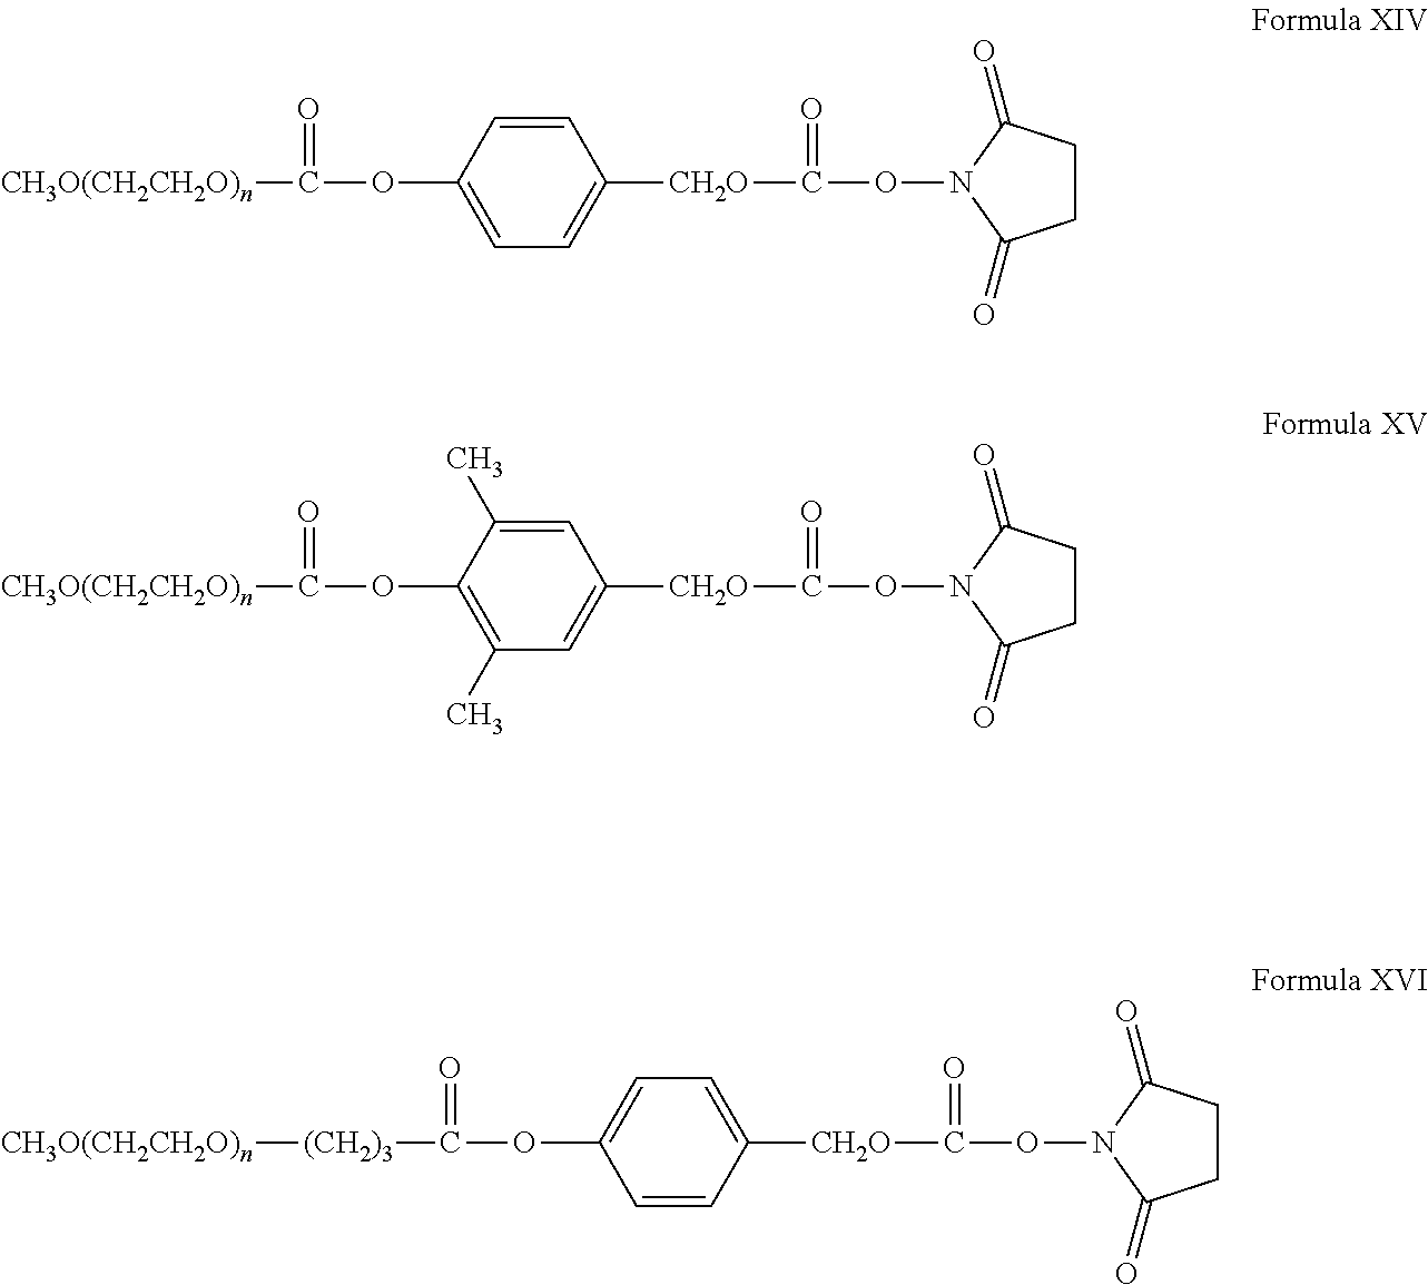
[CH3O(CH2CH2O)n]C(OC1=CC=C([CH2O]C(ON2C(=O)CCC2=O)=O)C=C1)=O.[CH3O(CH2CH2O)n]C(OC1=C(C)C=C([CH2O]C(ON2C(=O)CCC2=O)=O)C=C1C)=O.[CH3O(CH2CH2O)n][(CH2)3]C(OC1=CC=C([CH2O]C(ON2C(=O)CCC2=O)=O)C=C1)=O
